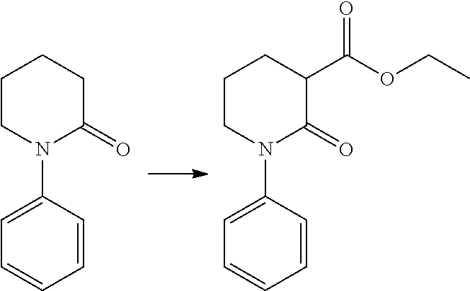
C1CN(C2=CC=CC=C2)C(=O)CC1.C1CN(C2=CC=CC=C2)C(=O)C(C(OCC)=O)C1
